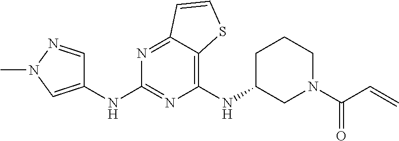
C1(NC2CCCN(C(C=C)=O)C2)=C2C(=NC(NC3=CN(C)N=C3)=N1)C=CS2
